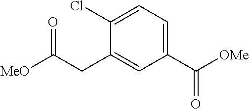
C1(C([OMe])=O)=CC=C(Cl)C(CC(=O)[MeO])=C1
